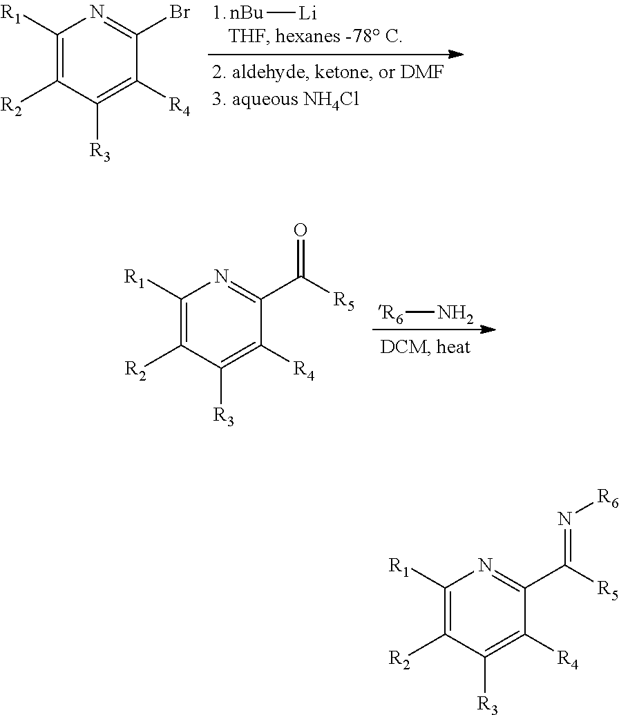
[Li][nBu].C1([R1])=C([R2])C([R3])=C([R4])C(Br)=N1.N[R6].C1([R1])=C([R2])C([R3])=C([R4])C(C([R5])=O)=N1.C1([R1])=C([R2])C([R3])=C([R4])C(C([R5])=N[R6])=N1
